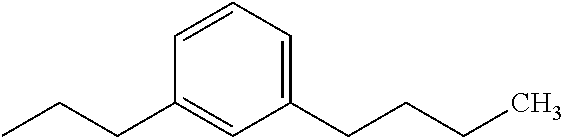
C1(CCCC)=CC=CC(CCC)=C1
